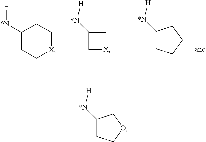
C1([*N][H])CC[X]CC1.C1([*N][H])C[X]C1.C1([*N][H])CCCC1.C1([*N][H])CCOC1
